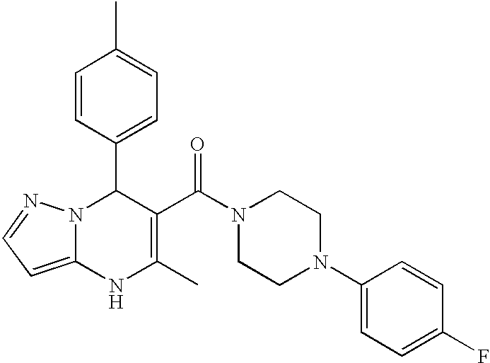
C1=CC(C2N3C(=CC=N3)NC(C)=C2C(N2CCN(C3=CC=C(F)C=C3)CC2)=O)=CC=C1C
